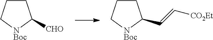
C1CC[NBoc]C1[CHO].C1CC[NBoc]C1C=C[CO2Et]
